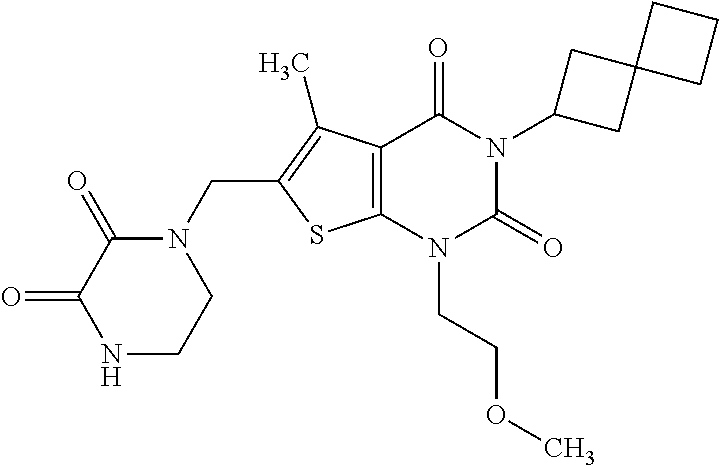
C12=C(N(CCOC)C(=O)N(C3CC4(C3)CCC4)C1=O)SC(CN1C(=O)C(=O)NCC1)=C2C
